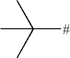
CC(C)(C)[#]
